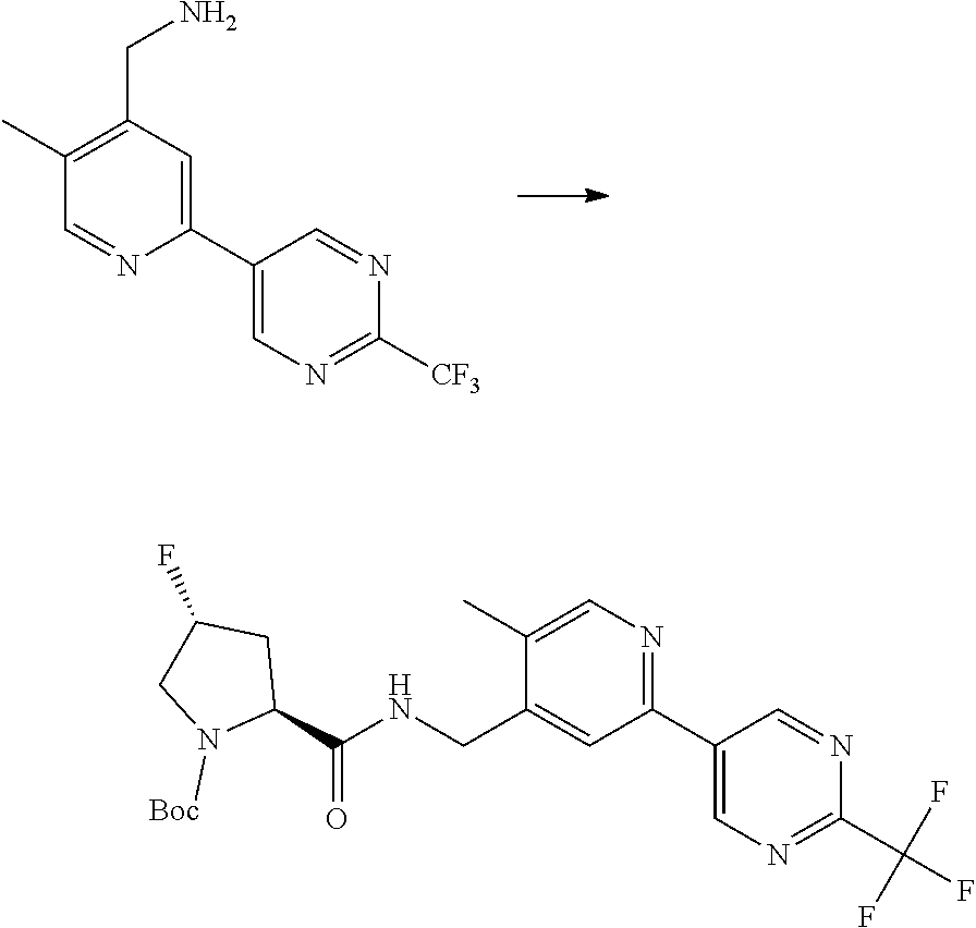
C1(C2=CN=C([CF3])N=C2)=CC(CN)=C(C)C=N1.C1(C(NCC2=CC(C3=CN=C(C(F)(F)F)N=C3)=NC=C2C)=O)CC(F)CN1[Boc]
